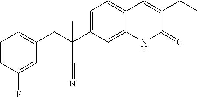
C1=C(F)C=CC=C1CC(C#N)(C1=CC=C2C(=C1)NC(=O)C(CC)=C2)C
